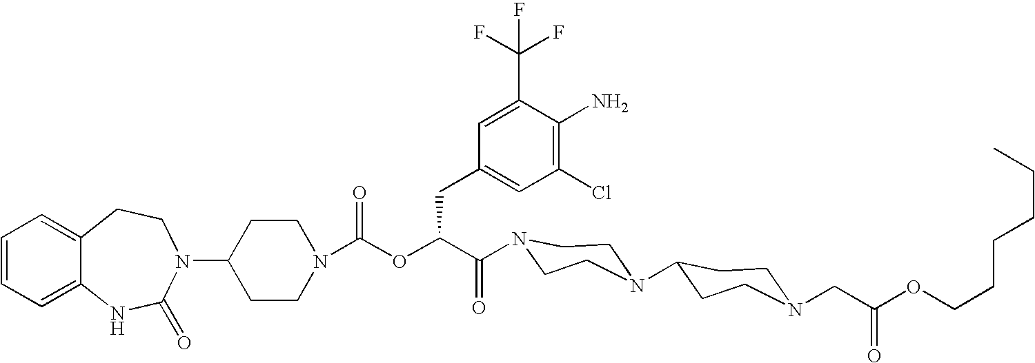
C12=CC=CC=C1NC(=O)N(C1CCN(C(OC(C(=O)N3CCN(C4CCN(CC(OCCCCCC)=O)CC4)CC3)CC3=CC(Cl)=C(N)C(C(F)(F)F)=C3)=O)CC1)CC2
